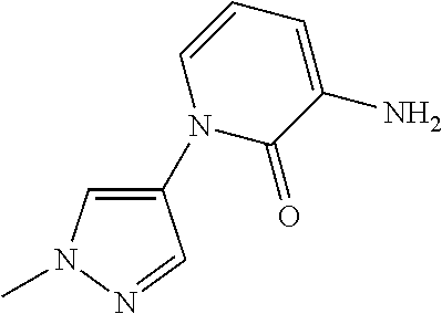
C1(=O)C(N)=CC=CN1C1=CN(C)N=C1
